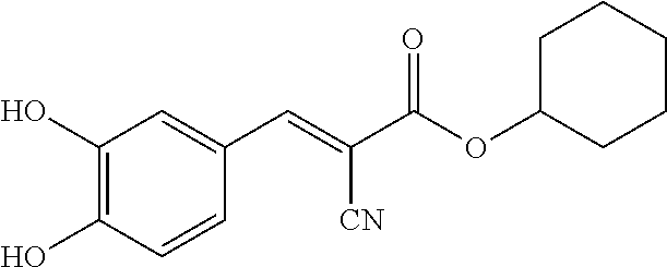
C1(O)=C(O)C=CC(C=C(C(OC2CCCCC2)=O)[CN])=C1
